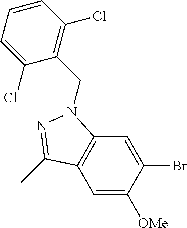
C1=C([OMe])C(Br)=CC2=C1C(C)=NN2CC1=C(Cl)C=CC=C1Cl
